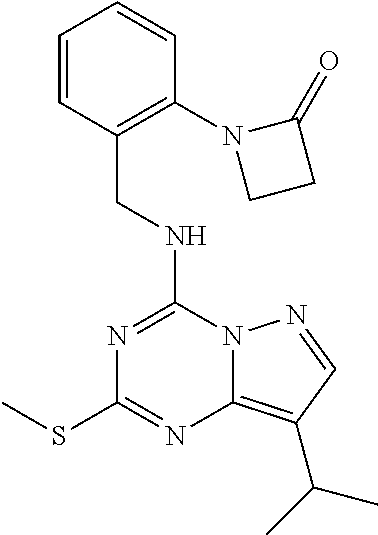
N(C1=NC(SC)=NC2=C(C(C)C)C=NN12)CC1=C(N2CCC2=O)C=CC=C1
